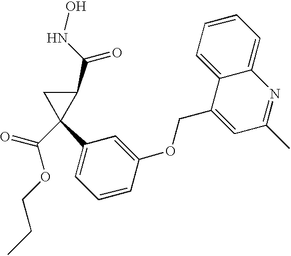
C1(C(NO)=O)CC1(C(OCCC)=O)C1=CC=CC(OCC2=CC(C)=NC3=CC=CC=C23)=C1
